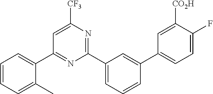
C1(C2=CC=CC=C2C)=NC(C2=CC=CC(C3=CC=C(F)C([CO2H])=C3)=C2)=NC([CF3])=C1
